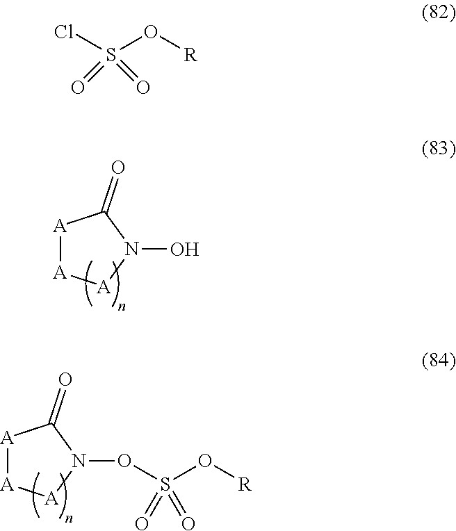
[A]1[A][A]N(O)C1=O.[A]1[A][A]N(OS(O[R])(=O)=O)C1=O.ClS(O[R])(=O)=O
